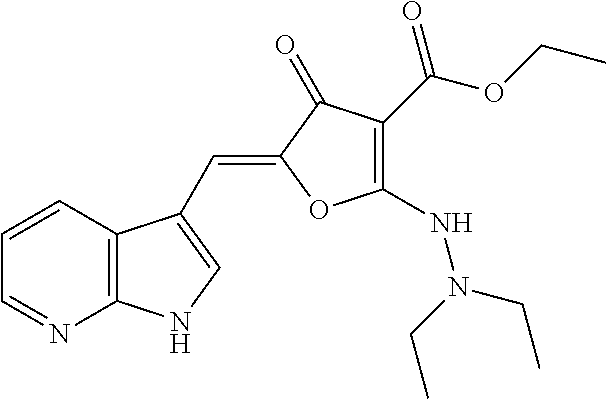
C1=CC2=C(N=C1)NC=C2C=C1C(=O)C(C(OCC)=O)=C(NN(CC)CC)O1
